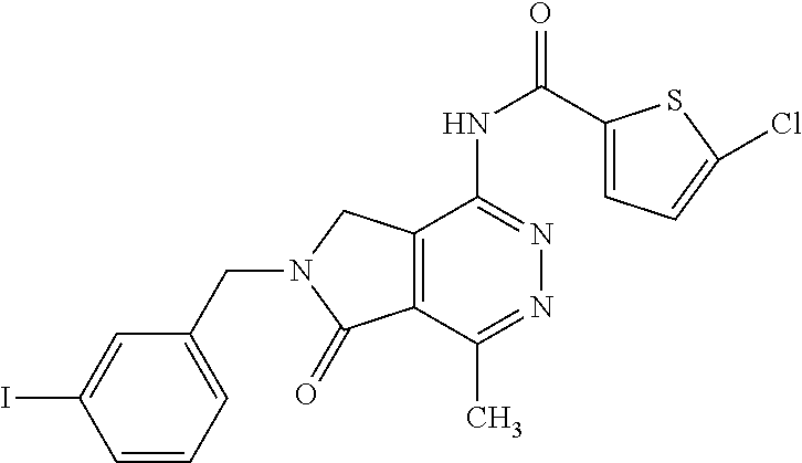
IC1=CC(CN2C(=O)C3=C(C2)C(NC(C2=CC=C(Cl)S2)=O)=NN=C3C)=CC=C1
